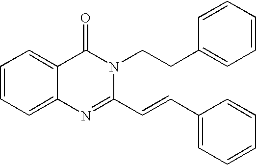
C1=CC=C2C(=C1)C(=O)N(CCC1=CC=CC=C1)C(C=CC1=CC=CC=C1)=N2
